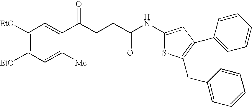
C1([EtO])=C([EtO])C=C([Me])C(C(CCC(NC2=CC(C3=CC=CC=C3)=C(CC3=CC=CC=C3)S2)=O)=O)=C1
